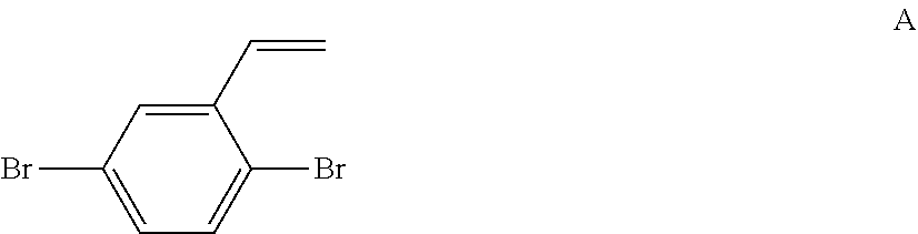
C1(C=C)=CC(Br)=CC=C1Br
